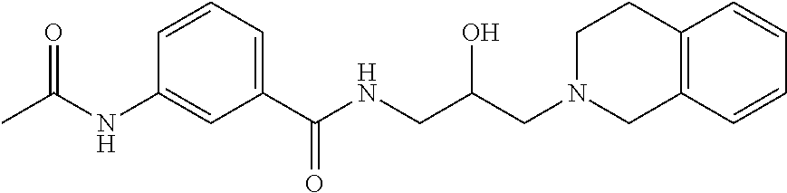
C1(C(NCC(CN2CC3=C(CC2)C=CC=C3)O)=O)=CC=CC(NC(C)=O)=C1
